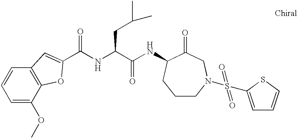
C1=C(OC)C2=C(C=C1)C=C(C(=O)NC(C(NC1C(=O)CN(S(C3=CC=CS3)(=O)=O)CCC1)=O)CC(C)C)O2
